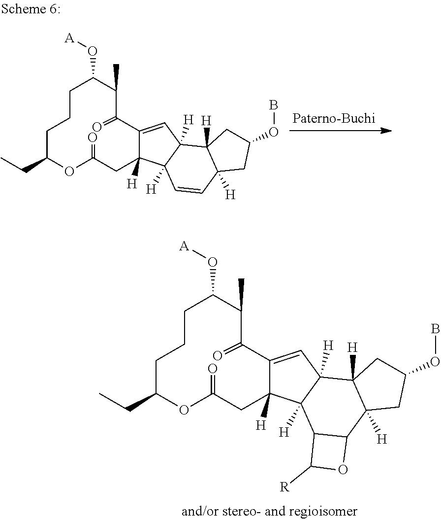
C1CCC(CC)OC(=O)CC2([H])C(=CC3([H])C2([H])C2C(C4([H])C3([H])CC(OB)C4)OC2[R])C(=O)C(C)C1O[A].C1CCC(CC)OC(=O)CC2([H])C(=CC3([H])C2([H])C=CC2([H])C3([H])CC(OB)C2)C(=O)C(C)C1O[A]
